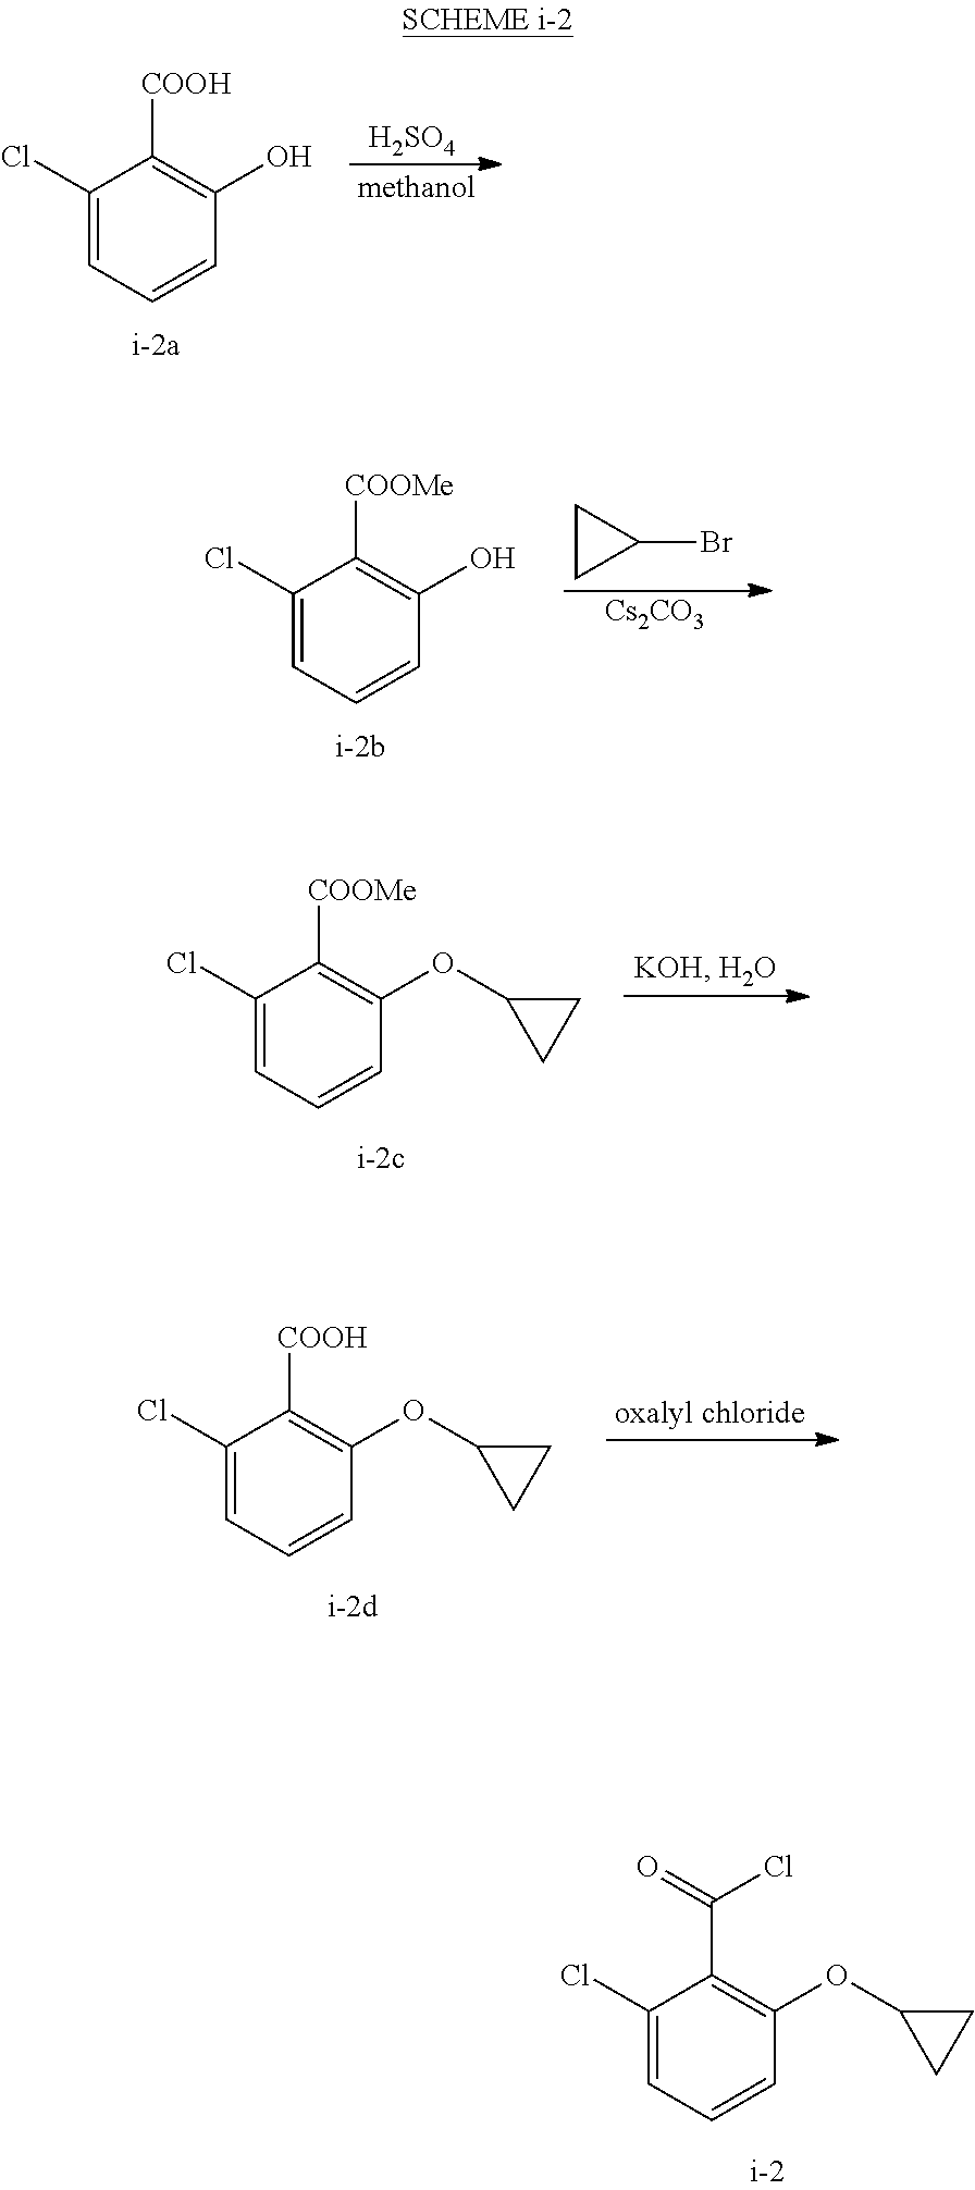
[H2SO4].C1(Cl)=CC=CC(O)=C1[COOH].C1(Cl)=CC=CC(O)=C1[COOMe].C1CC1Br.[Cs2CO3].C1(Cl)=CC=CC(OC2CC2)=C1[COOMe].C1(Cl)=CC=CC(OC2CC2)=C1[COOH].C1(Cl)=CC=CC(OC2CC2)=C1C(=O)Cl
